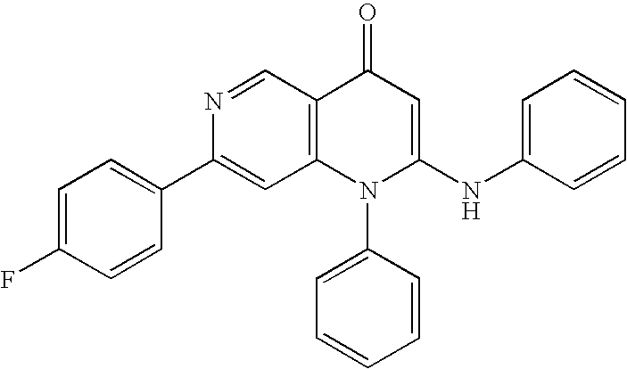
C1(C2=CC3=C(C=N2)C(=O)C=C(NC2=CC=CC=C2)N3C2=CC=CC=C2)=CC=C(F)C=C1
